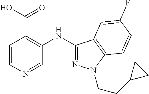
C1=CN=CC(NC2=NN(CCC3CC3)C3=C2C=C(F)C=C3)=C1C(O)=O
